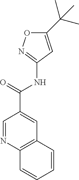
C1(C(C)(C)C)=CC(NC(C2=CC3=C(N=C2)C=CC=C3)=O)=NO1
